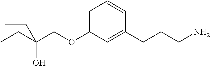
C(OC1=CC=CC(CCCN)=C1)C(O)(CC)CC
